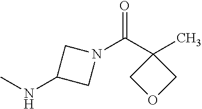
C1(NC)CN(C(C2(C)COC2)=O)C1
